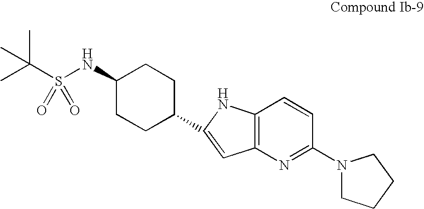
C1(NS(C(C)(C)C)(=O)=O)CCC(C2=CC3=C(C=CC(N4CCCC4)=N3)N2)CC1
